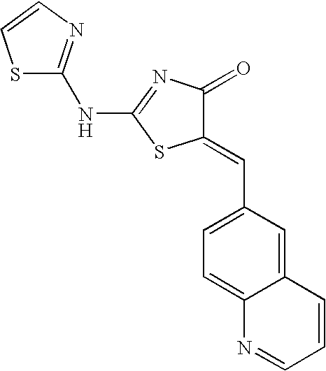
N(C1=NC(=O)C(=CC2=CC=C3C(=C2)C=CC=N3)S1)C1=NC=CS1
